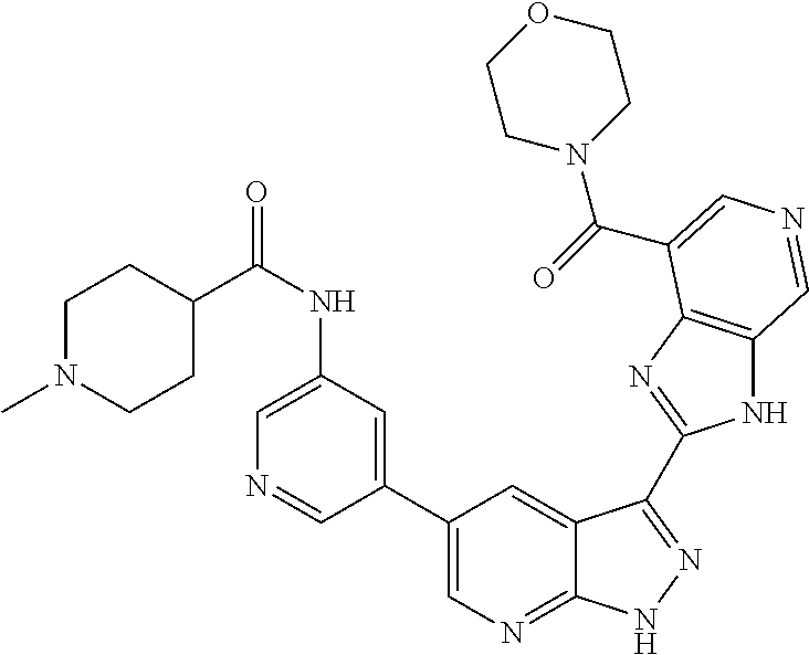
C1(C(NC2=CN=CC(C3=CN=C4C(=C3)C(C3=NC5=C(N3)C=NC=C5C(=O)N3CCOCC3)=NN4)=C2)=O)CCN(C)CC1
